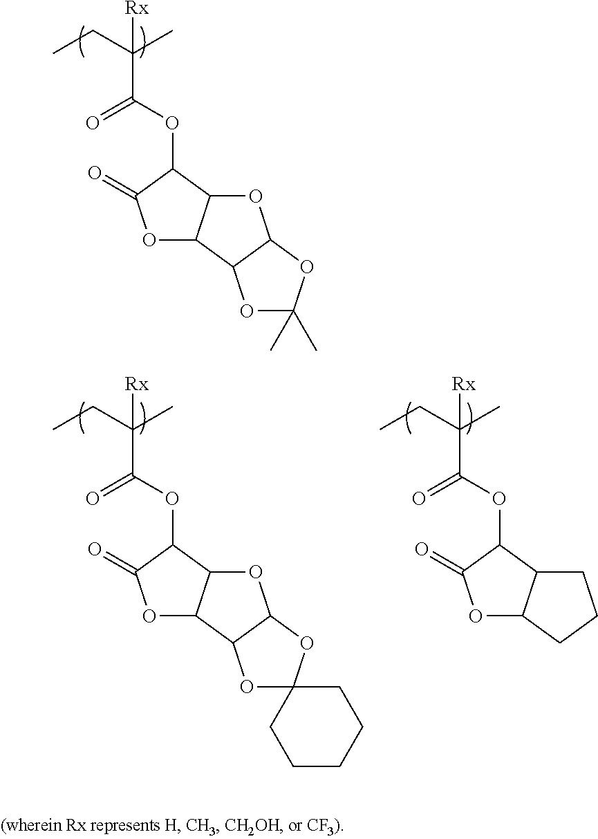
CCC(C)(C(OC1C(=O)OC2C1OC1C2OC(C)(C)O1)=O)[Rx].CCC(C)(C(OC1C(=O)OC2C1OC1C2OC2(O1)CCCCC2)=O)[Rx].CCC(C)(C(OC1C(=O)OC2C1CCC2)=O)[Rx]
